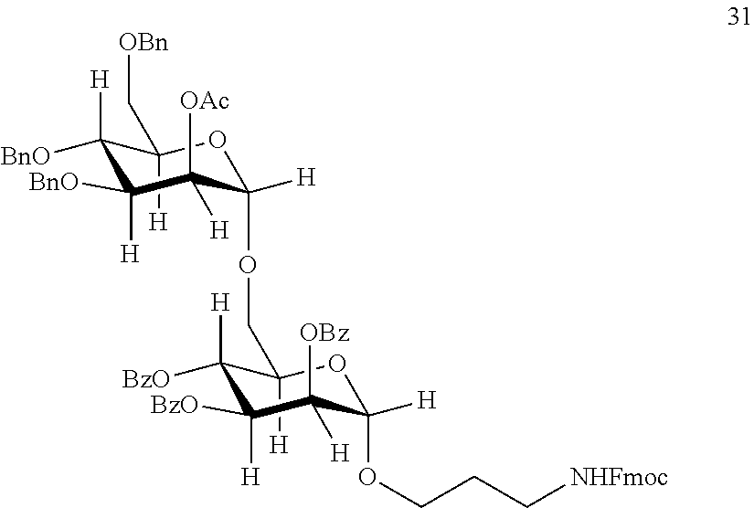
C1(C[OBn])([H])C([H])([BnO])C([BnO])([H])C([OAc])([H])C(OCC2([H])C([H])([BzO])C([BzO])([H])C([OBz])([H])C(OCCC[NHFmoc])([H])O2)([H])O1
